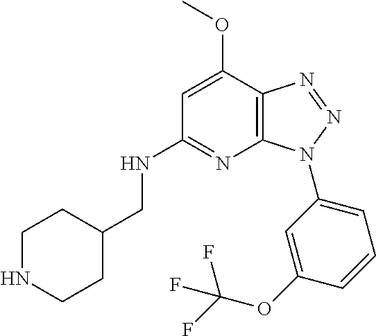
C1=C(OC)C2=C(N=C1NCC1CCNCC1)N(C1=CC=CC(OC(F)(F)F)=C1)N=N2
